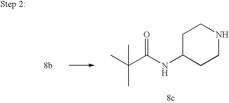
C(NC1CCNCC1)(C(C)(C)C)=O
